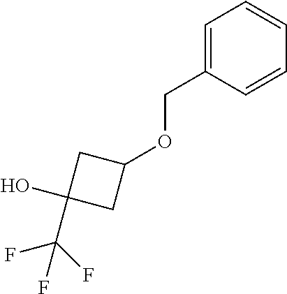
C1=C(COC2CC(C(F)(F)F)(O)C2)C=CC=C1
